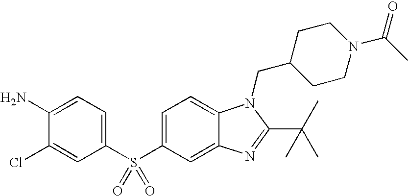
C1=C(S(C2=CC=C(N)C(Cl)=C2)(=O)=O)C=C2C(=C1)N(CC1CCN(C(=O)C)CC1)C(C(C)(C)C)=N2
